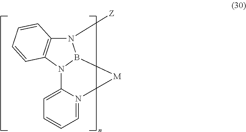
C1=N2C(=CC=C1)N1B(N([Z])C3=C1C=CC=C3)[M]2
